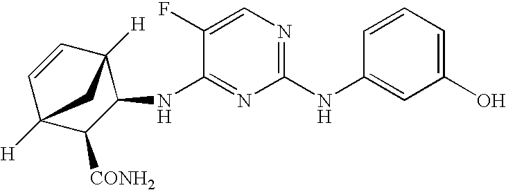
C1(NC2=CC(O)=CC=C2)=NC=C(F)C(NC2C3([H])C=CC([H])(C2[CONH2])C3)=N1
